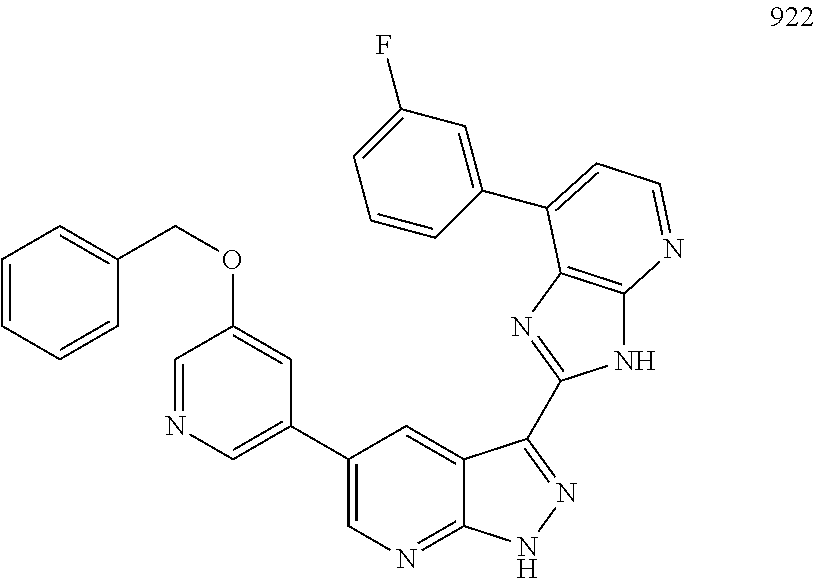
C1=NC=C(C2=CN=C3C(=C2)C(C2=NC4=C(N2)N=CC=C4C2=CC(F)=CC=C2)=NN3)C=C1OCC1=CC=CC=C1
